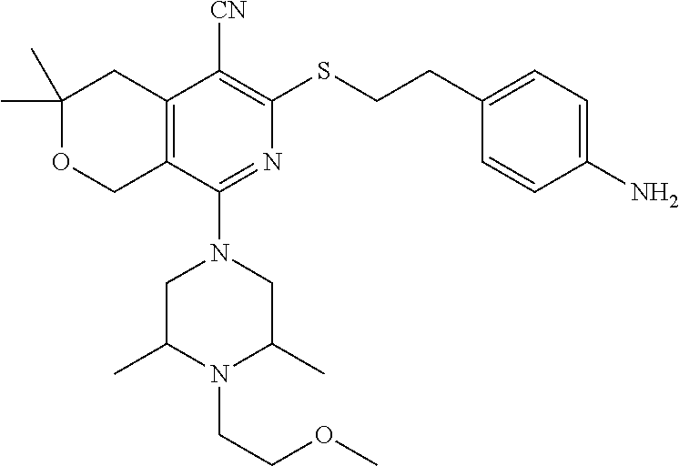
C1(C)(C)OCC2=C(C1)C([CN])=C(SCCC1=CC=C(N)C=C1)N=C2N1CC(C)N(CCOC)C(C)C1
